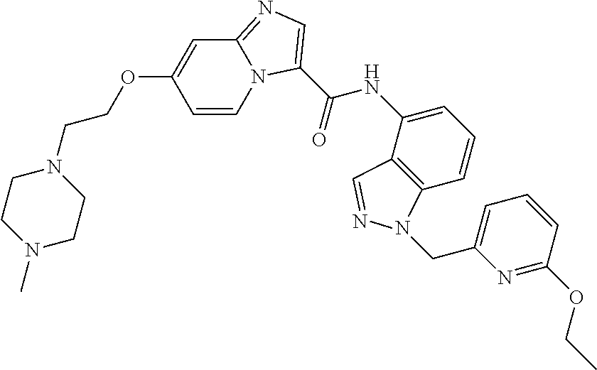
C(=O)(NC1=CC=CC2=C1C=NN2CC1=CC=CC(OCC)=N1)C1=CN=C2N1C=CC(OCCN1CCN(C)CC1)=C2
